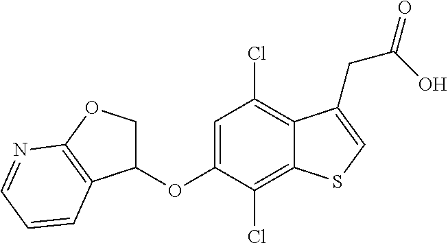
C1=C(OC2COC3=C2C=CC=N3)C(Cl)=C2C(=C1Cl)C(CC(=O)O)=CS2
